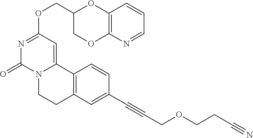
C(OC1=NC(=O)N2C(=C1)C1=C(CC2)C=C(C#CCOCCC#N)C=C1)C1COC2=C(O1)C=CC=N2
